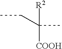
[R2]C(C)(CC)[COOH]
